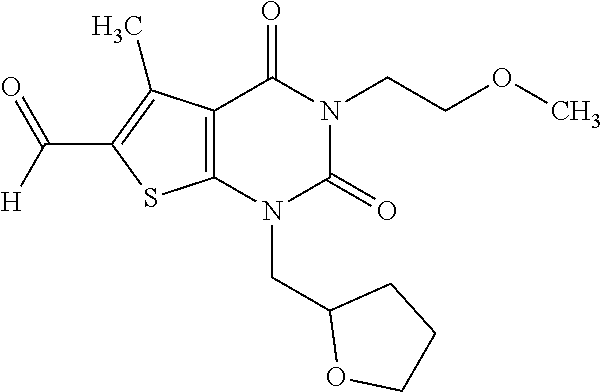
C12=C(N(CC3OCCC3)C(=O)N(CCOC)C1=O)SC(C([H])=O)=C2C
